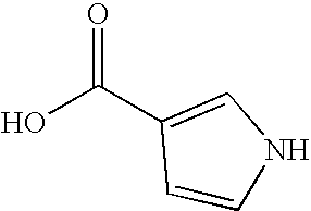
C1=CNC=C1C(O)=O
